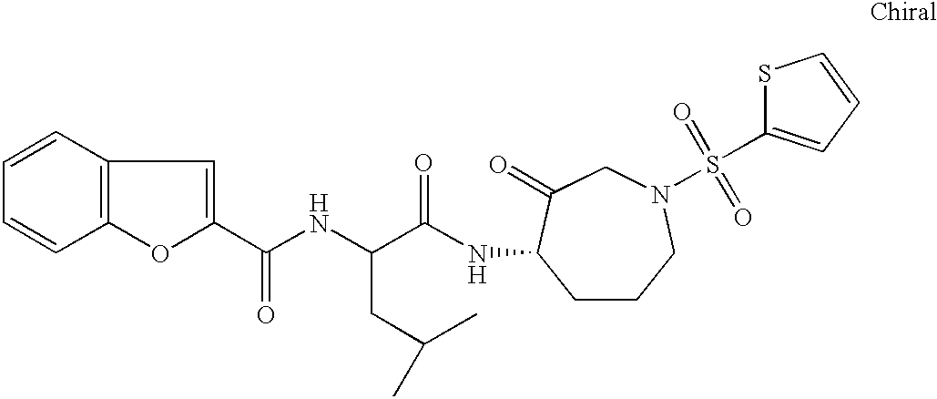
C1=CC=CC2=C1C=C(C(NC(C(NC1CCCN(S(=O)(=O)C3=CC=CS3)CC1=O)=O)CC(C)C)=O)O2
